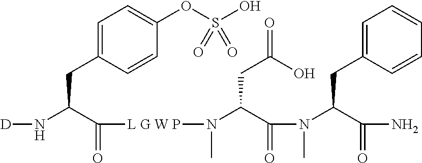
[D]NC(C([L G W P]N(C(C(N(C(C(N)=O)CC1=CC=CC=C1)C)=O)CC(=O)O)C)=O)CC1=CC=C(OS(O)(=O)=O)C=C1
